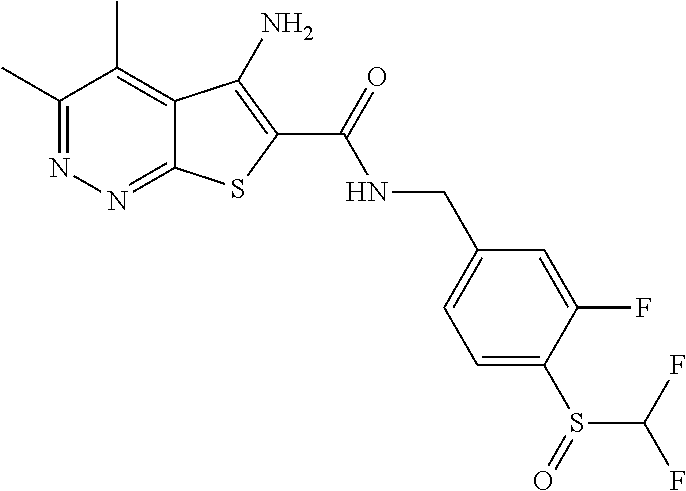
C1(C)=NN=C2C(=C1C)C(N)=C(C(=O)NCC1=CC=C(S(=O)C(F)F)C(F)=C1)S2
